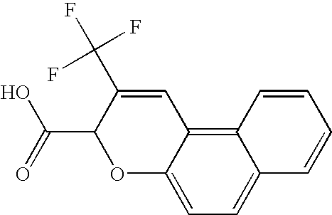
C1(C(O)=O)OC2=CC=C3C(=C2C=C1C(F)(F)F)C=CC=C3
